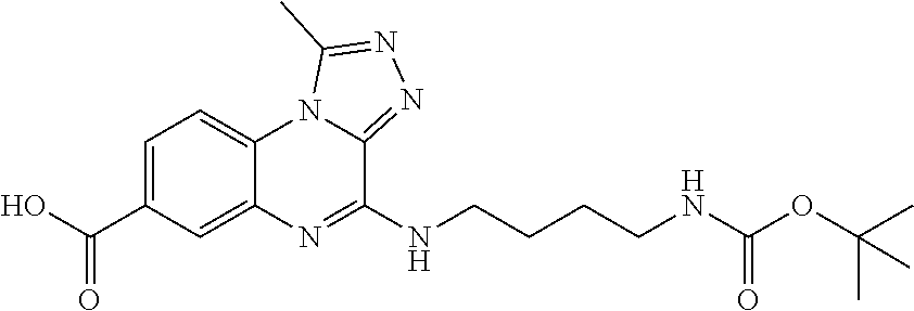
N(CCCCNC(OC(C)(C)C)=O)C1=NC2=CC(C(O)=O)=CC=C2N2C1=NN=C2C
